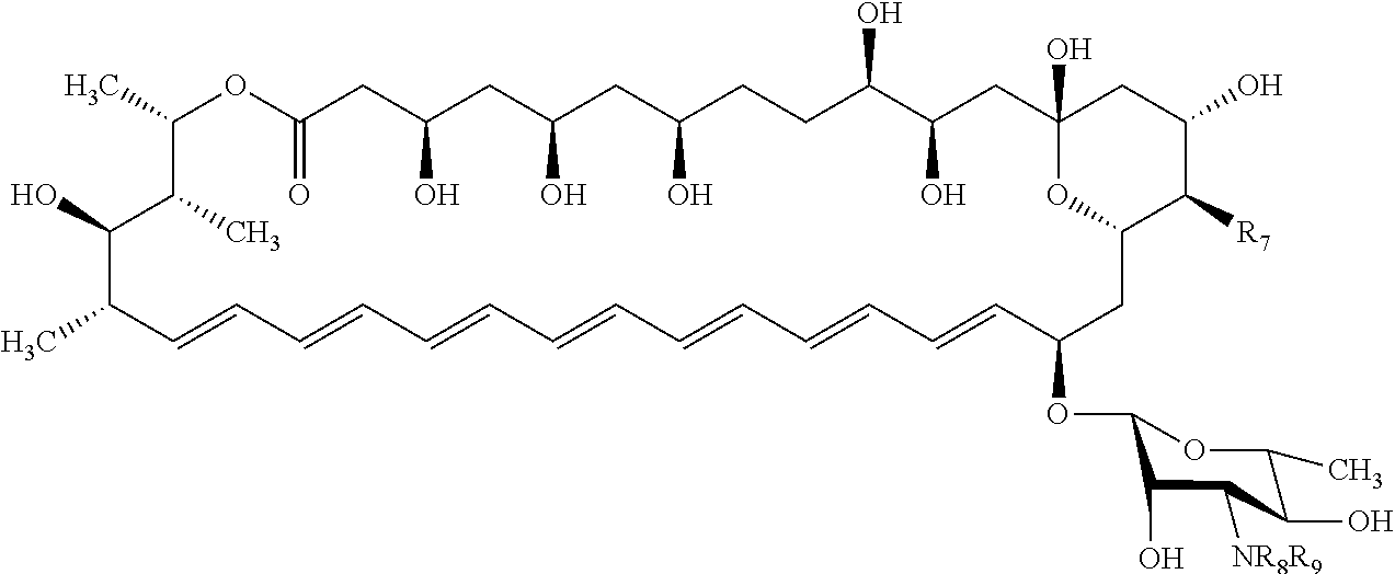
C1(C)OC(=O)CC(O)CC(O)CC(O)CCC(O)C(O)CC2(O)CC(O)C([R7])C(CC(OC3C(O)C([NR8R9])C(O)C(C)O3)C=CC=CC=CC=CC=CC=CC=CC(C)C(O)C1C)O2
